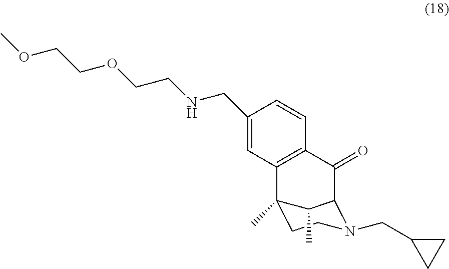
C1(CNCCOCCOC)=CC2=C(C=C1)C(=O)C1C(C)C2(C)CCN1CC1CC1
